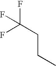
FC(CCC)(F)F
